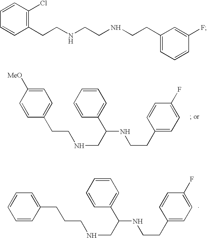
C1=CC(CCNCC(NCCC2=CC=C(F)C=C2)C2=CC=CC=C2)=CC=C1[MeO].C(CCNCC(NCCC1=CC=C(F)C=C1)C1=CC=CC=C1)C1=CC=CC=C1.C1(CCNCCNCCC2=CC=CC(F)=C2)=C(Cl)C=CC=C1
